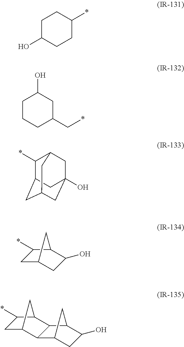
C1C(O)CCC(*)C1.C1CCC(C*)CC1O.C1(*)C2CC3CC(O)(CC1C3)C2.C1C2CC(O)C(C1*)C2.C1C2CC(C1*)C1C2C2CC(O)C1C2
